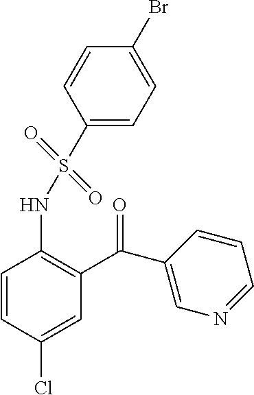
C1=CC(Cl)=CC(C(C2=CN=CC=C2)=O)=C1NS(C1=CC=C(Br)C=C1)(=O)=O
